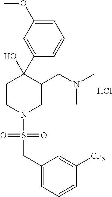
C1=C(OC)C=C(C2(O)CCN(S(=O)(=O)CC3=CC=CC([CF3])=C3)CC2CN(C)C)C=C1.Cl
